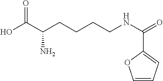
C1=COC(C(NCCCCC(C(O)=O)N)=O)=C1
